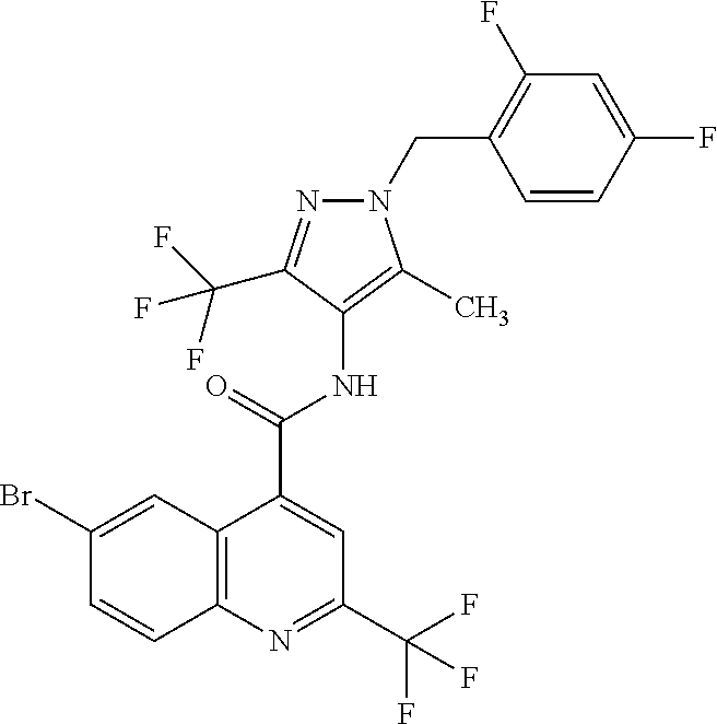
C12=C(N=C(C(F)(F)F)C=C1C(NC1=C(C)N(CC3=C(F)C=C(F)C=C3)N=C1C(F)(F)F)=O)C=CC(Br)=C2
